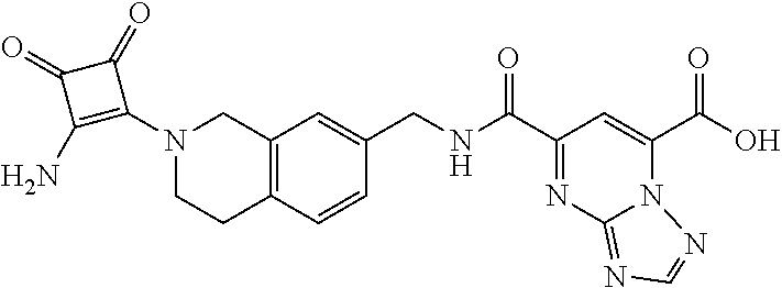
OC(C1=CC(C(NCC2=CC3=C(C=C2)CCN(C2=C(N)C(=O)C2=O)C3)=O)=NC2=NC=NN12)=O
